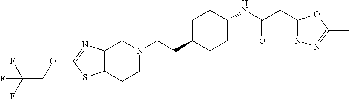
C12=C(CCN(CCC3CCC(NC(CC4=NN=C(C)O4)=O)CC3)C1)SC(OCC(F)(F)F)=N2
